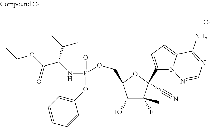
C1(O)C(C)(F)C(C2=CC=C3N2N=CN=C3N)(C#N)OC1COP(OC1=CC=CC=C1)(=O)NC(C(OCC)=O)C(C)C
